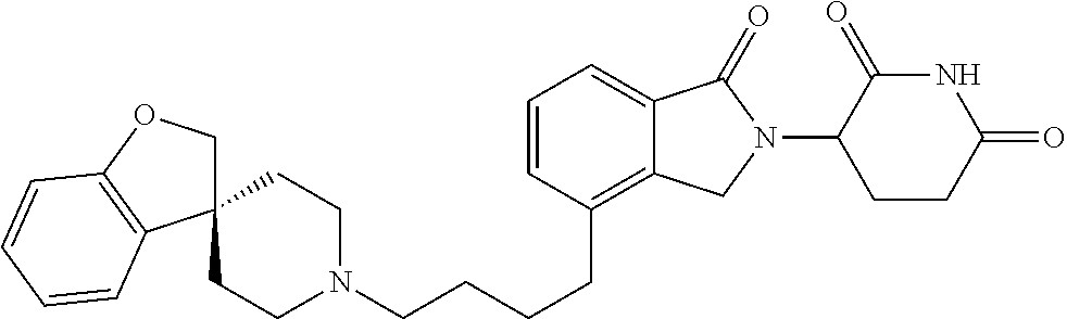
C(CCCC1=C2C(=CC=C1)C(=O)N(C1C(=O)NC(=O)CC1)C2)N1CCC2(CC1)COC1=C2C=CC=C1
